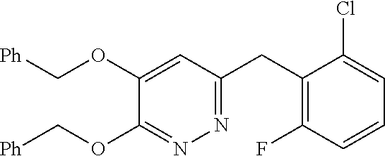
[Ph]COC1=CC(CC2=C(F)C=CC=C2Cl)=NN=C1OC[Ph]
